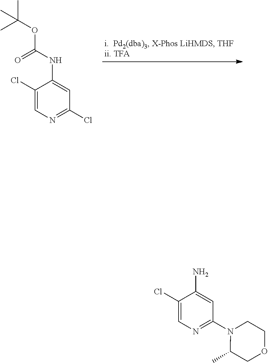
C1(Cl)=CN=C(Cl)C=C1NC(OC(C)(C)C)=O.C1(Cl)=CN=C(N2C(C)COCC2)C=C1N
